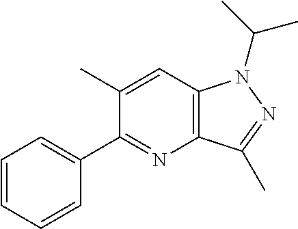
C1(C2=NC3=C(C=C2C)N(C(C)C)N=C3C)=CC=CC=C1
